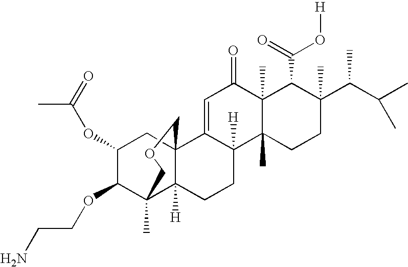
C1=C2C([H])(C3(C)C(C)(C1=O)C(C(=O)O[H])C(C(C(C)C)C)(C)CC3)CCC1([H])C3(C)C(OCCN)C(OC(C)=O)CC21COC3
